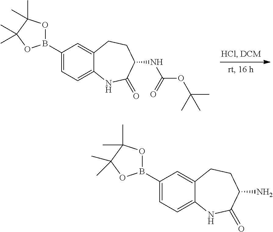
C1(B2OC(C)(C)C(C)(C)O2)=CC=C2C(=C1)CCC(NC(OC(C)(C)C)=O)C(=O)N2.C1(B2OC(C)(C)C(C)(C)O2)=CC=C2C(=C1)CCC(N)C(=O)N2
